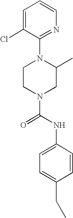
C1(N2CCN(C(NC3=CC=C(CC)C=C3)=O)CC2C)=NC=CC=C1Cl
